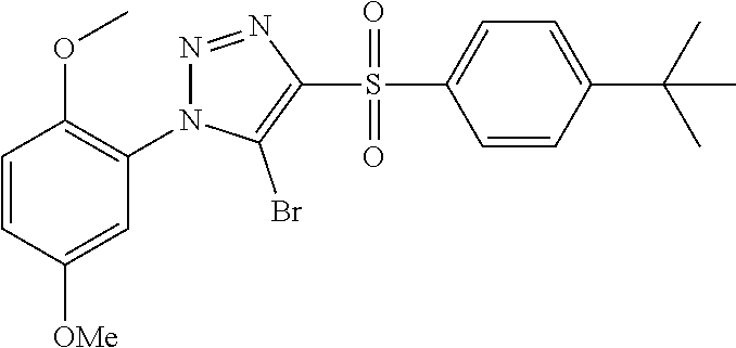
C1=CC([OMe])=CC(N2N=NC(S(C3=CC=C(C(C)(C)C)C=C3)(=O)=O)=C2Br)=C1OC
